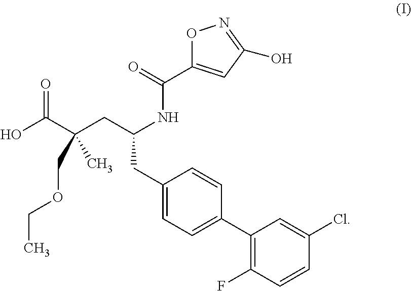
OC(C(CC(NC(C1=CC(O)=NO1)=O)CC1=CC=C(C2=C(F)C=CC(Cl)=C2)C=C1)(COCC)C)=O
